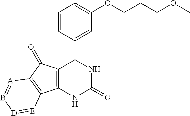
C1=CC(C2C3=C(NC(=O)N2)C2=C(C3=O)[A]=B[D]=[E]2)=CC(OCCCOC)=C1
